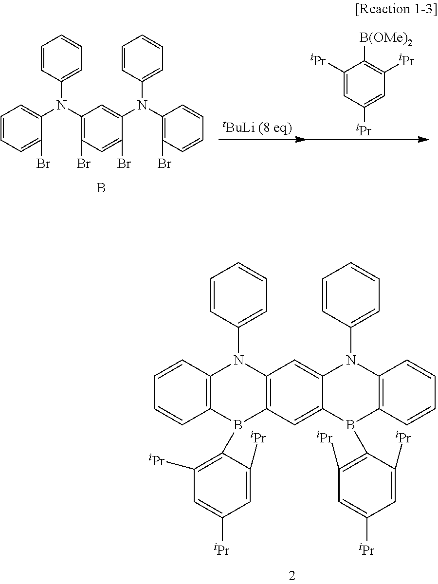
C1=CC=C(Br)C(N(C2=C(Br)C=C(Br)C(N(C3=C(Br)C=CC=C3)C3=CC=CC=C3)=C2)C2=CC=CC=C2)=C1.B.C1([iPr])=CC([iPr])=CC([iPr])=C1[B(OMe)2].C1=CC2=C(C=C1)B(C1=C([iPr])C=C([iPr])C=C1[iPr])C1=C(N2C2=CC=CC=C2)C=C2C(=C1)B(C1=C([iPr])C=C([iPr])C=C1[iPr])C1=C(N2C2=CC=CC=C2)C=CC=C1
